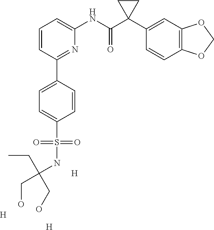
C1=CC(C2=CC=C(S(NC(CO)(CC)CO)(=O)=O)C=C2)=NC(NC(C2(C3=CC4=C(C=C3)OCO4)CC2)=O)=C1.[H].[H].[H]
